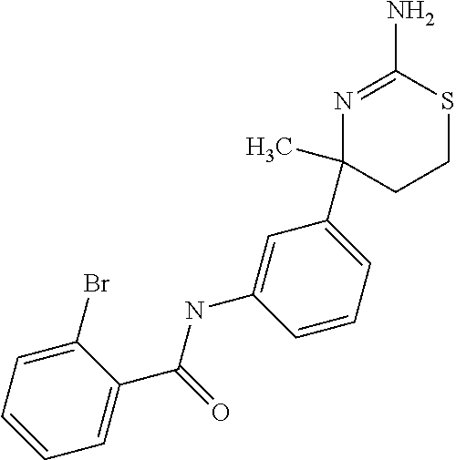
N1=C(N)SCCC1(C)C1=CC=CC(NC(C2=CC=CC=C2Br)=O)=C1
